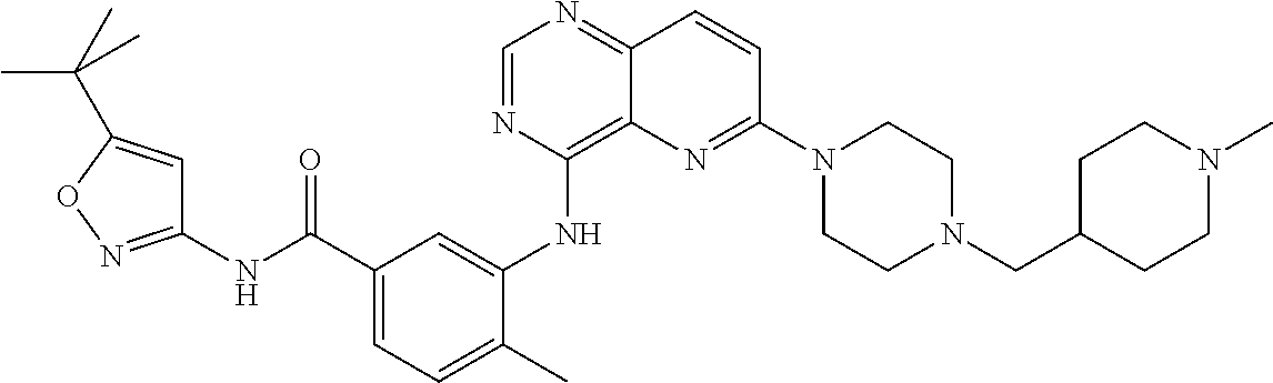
C1=NC(NC2=CC(C(NC3=NOC(C(C)(C)C)=C3)=O)=CC=C2C)=C2C(=N1)C=CC(N1CCN(CC3CCN(C)CC3)CC1)=N2
